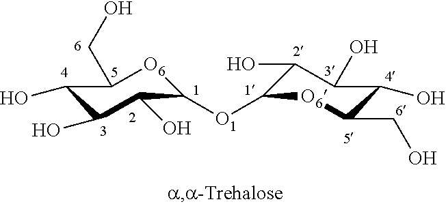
C1(O)C(O)C(O)C([O1]C2C(O)C(O)C(O)C(CO)[O6]2)[O6]C1CO
